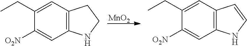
C12=C(C=C(CC)C([O2N])=C1)CCN2.[MnO2].C12=C(C=CN1)C=C(CC)C([O2N])=C2
